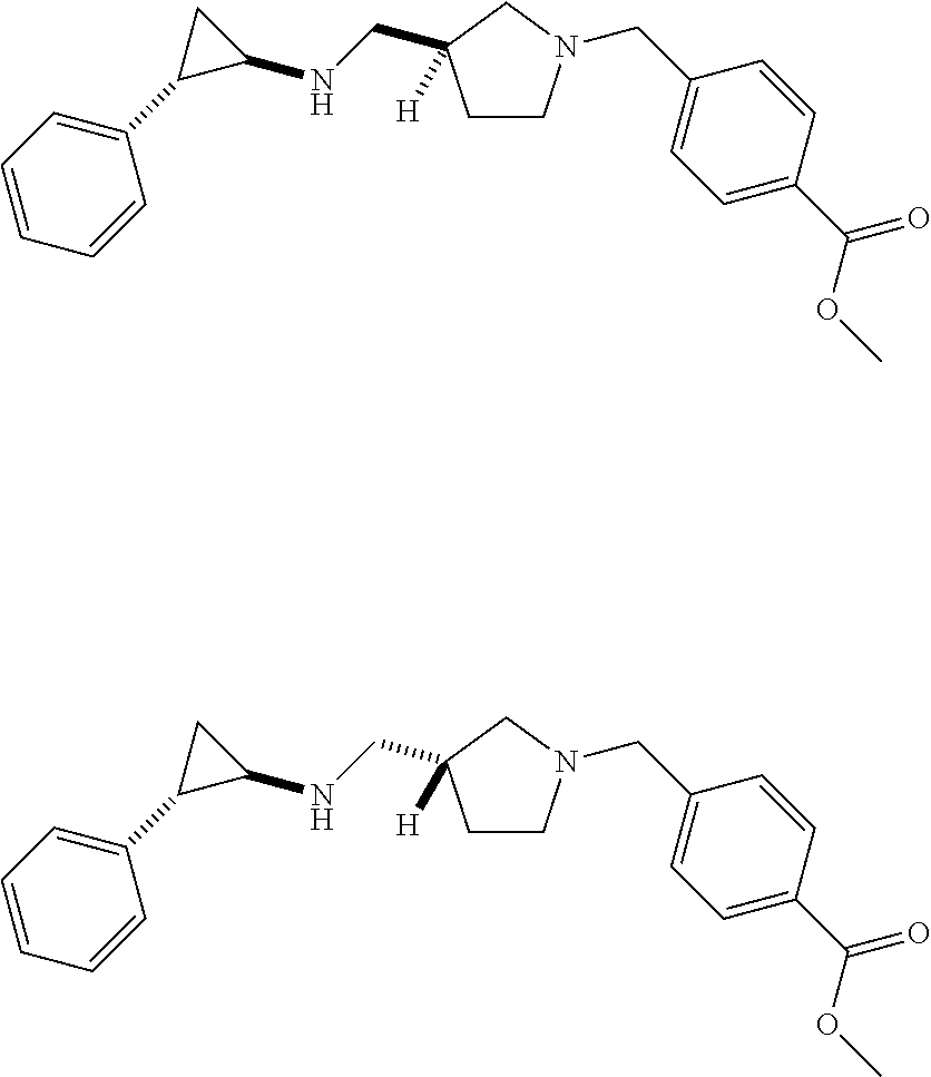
C1CN(CC2=CC=C(C(=O)OC)C=C2)CC1(CNC1C(C2=CC=CC=C2)C1)[H].C1CN(CC2=CC=C(C(=O)OC)C=C2)CC1(CNC1C(C2=CC=CC=C2)C1)[H]
